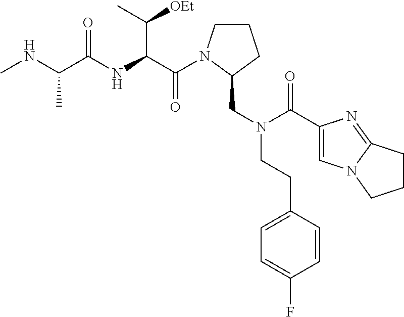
C(C(NC(C(NC)C)=O)C(C)[OEt])(=O)N1CCCC1CN(C(=O)C1=CN2C(=N1)CCC2)CCC1=CC=C(F)C=C1
